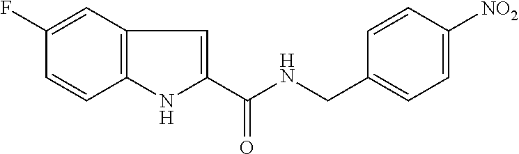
C1(F)=CC2=C(C=C1)NC(C(NCC1=CC=C([NO2])C=C1)=O)=C2
